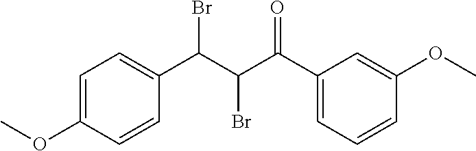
C1=C(OC)C=CC(C(C(C(C2=CC=CC(OC)=C2)=O)Br)Br)=C1
